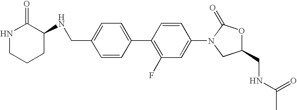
C1(CNC2C(=O)NCCC2)=CC=C(C2=C(F)C=C(N3CC(CNC(C)=O)OC3=O)C=C2)C=C1
